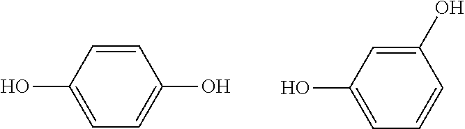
C1(O)=CC=C(O)C=C1.C1(O)=CC=CC(O)=C1
